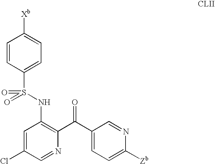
C1=CC(S(=O)(=O)NC2=C(C(C3=CC=C([Zb])N=C3)=O)N=CC(Cl)=C2)=CC=C1[Xb]
